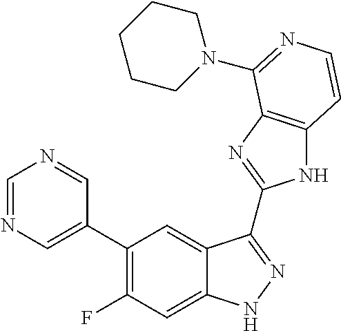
C1=C(C2=C(F)C=C3C(=C2)C(C2=NC4=C(N2)C=CN=C4N2CCCCC2)=NN3)C=NC=N1
